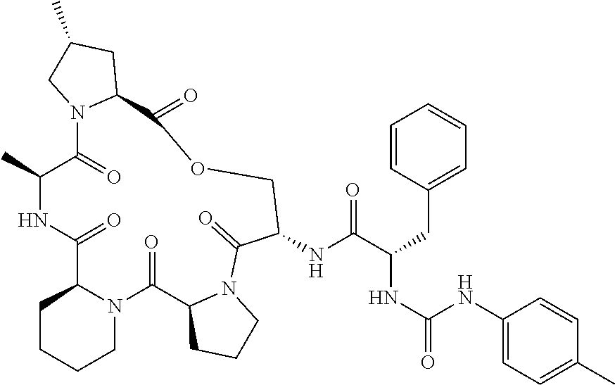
N12C(C(=O)NC(C)C(=O)N3C(CC(C)C3)C(=O)OCC(NC(C(CC3=CC=CC=C3)NC(=O)NC3=CC=C(C)C=C3)=O)C(=O)N3C(C1=O)CCC3)CCCC2
